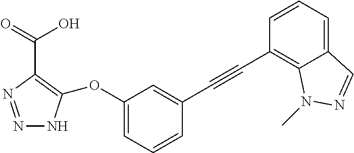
N1=NC(C(O)=O)=C(OC2=CC=CC(C#CC3=C4C(=CC=C3)C=NN4C)=C2)N1
